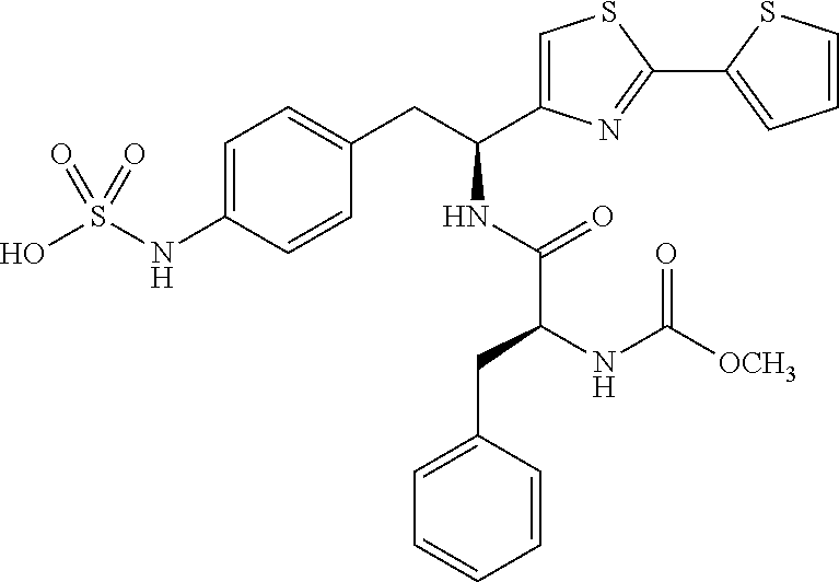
C1=C(NS(O)(=O)=O)C=CC(CC(C2=CSC(C3=CC=CS3)=N2)NC(=O)C(CC2=CC=CC=C2)NC([OCH3])=O)=C1
